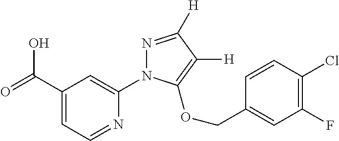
C1(C(=O)O)=CC=NC(N2N=C([H])C([H])=C2OCC2=CC(F)=C(Cl)C=C2)=C1
